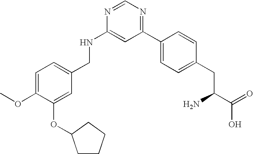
C1(NCC2=CC=C(OC)C(OC3CCCC3)=C2)=CC(C2=CC=C(CC(N)C(O)=O)C=C2)=NC=N1
